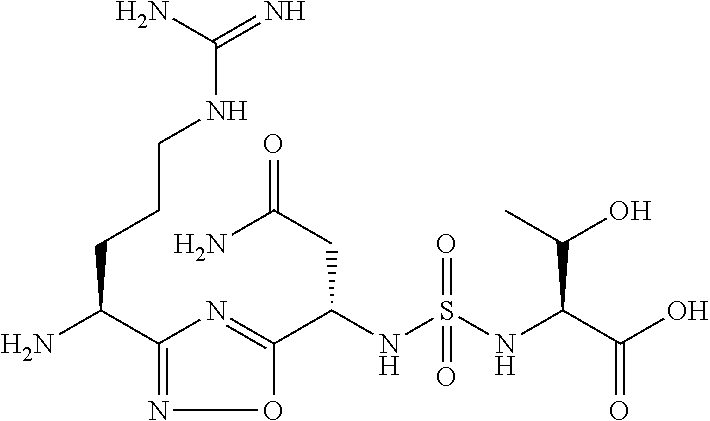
C1(C(N)CCCNC(=N)N)=NOC(C(NS(NC(C(O)=O)C(O)C)(=O)=O)CC(N)=O)=N1
